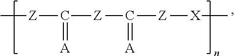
C[Z]C(=[A])[Z]C(=[A])[Z][X]C
